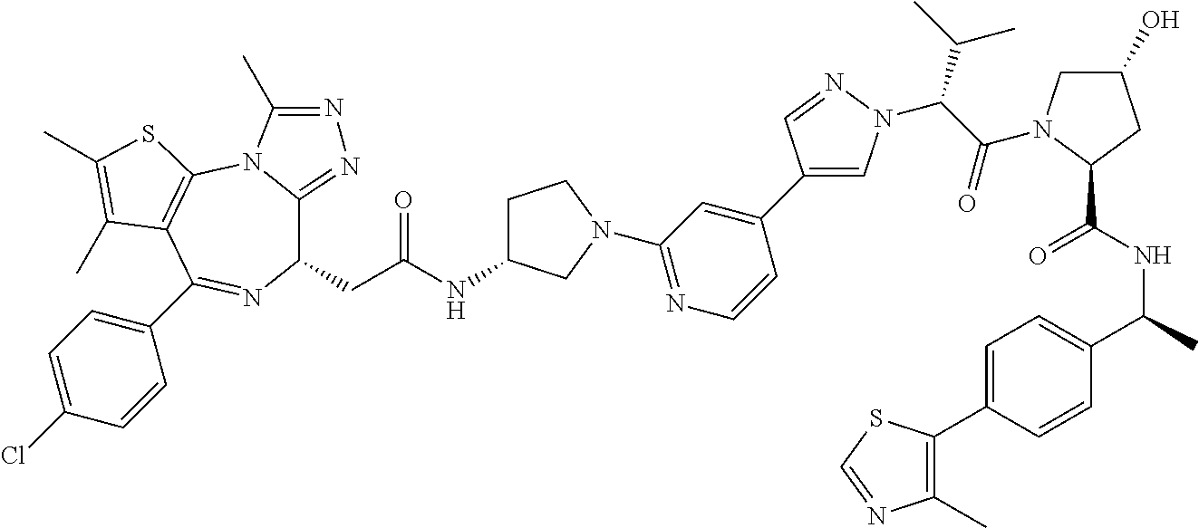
C1(CC(NC2CCN(C3=NC=CC(C4=CN(C(C(=O)N5CC(O)CC5C(NC(C5=CC=C(C6=C(C)N=CS6)C=C5)C)=O)C(C)C)N=C4)=C3)C2)=O)C2=NN=C(C)N2C2=C(C(C3=CC=C(Cl)C=C3)=N1)C(C)=C(C)S2
